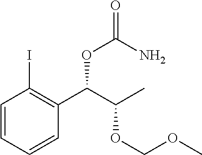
C1=CC=CC(C(C(C)OCOC)OC(=O)N)=C1I
